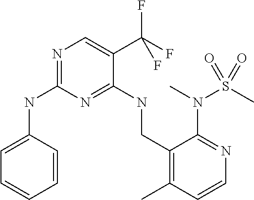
C1=CC(NC2=NC=C(C(F)(F)F)C(NCC3=C(C)C=CN=C3N(C)S(=O)(C)=O)=N2)=CC=C1
